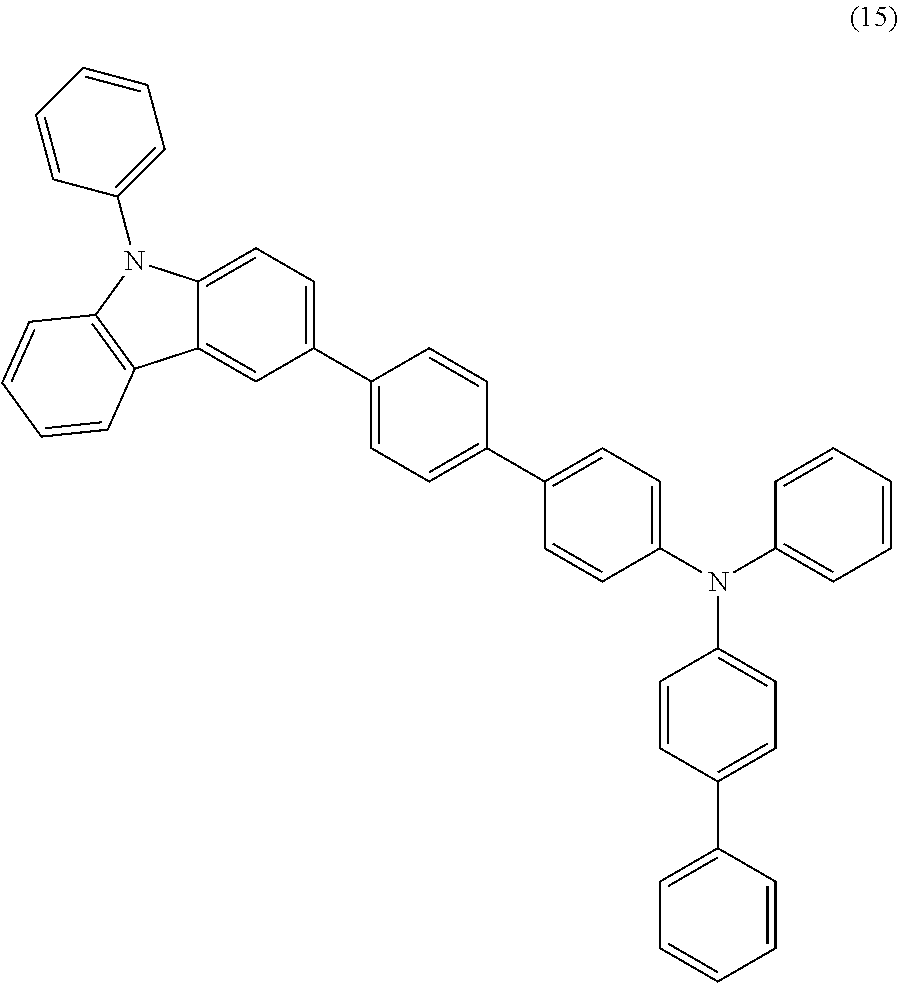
C1(C2=CC=C(C3=CC=C(N(C4=CC=CC=C4)C4=CC=C(C5=CC=CC=C5)C=C4)C=C3)C=C2)=CC=C2C(=C1)C1=C(N2C2=CC=CC=C2)C=CC=C1
